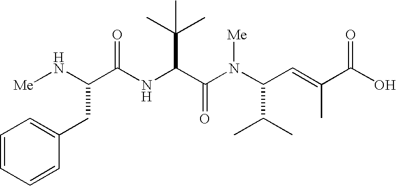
C(C(NC(C(N(C(C=C(C(O)=O)C)C(C)C)[Me])=O)C(C)(C)C)=O)(CC1=CC=CC=C1)N[Me]
